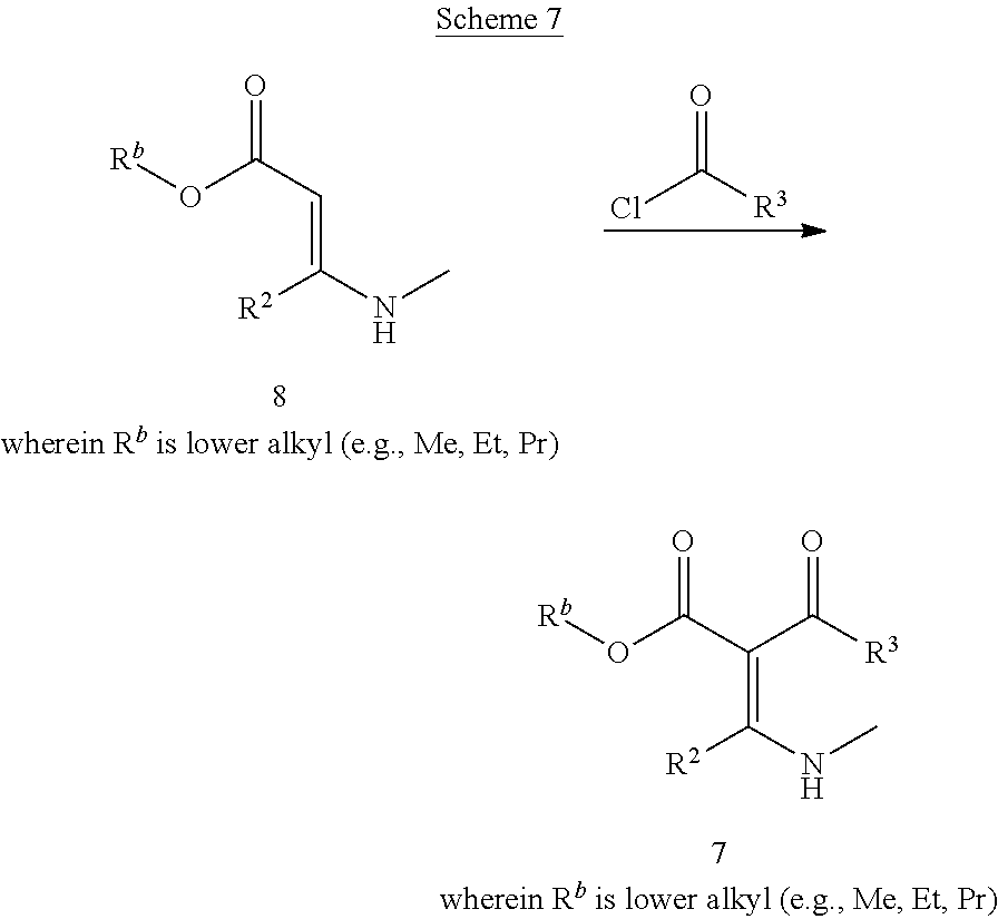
C(=C(NC)[R2])(C([R3])=O)C(O[Rb])=O.C(=C(NC)[R2])C(O[Rb])=O.ClC([R3])=O
